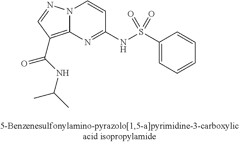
N12C(=C(C(NC(C)C)=O)C=N1)N=C(NS(C1=CC=CC=C1)(=O)=O)C=C2
